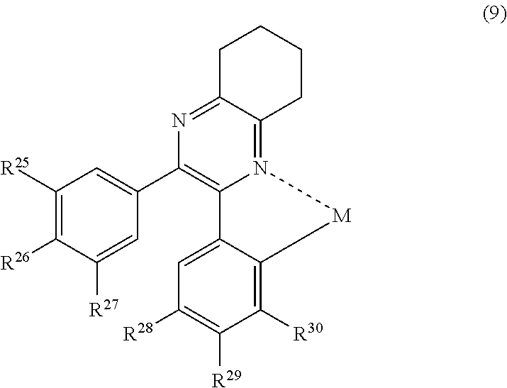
C1([R25])=C([R26])C([R27])=CC(C2=C3N(=C4C(=N2)CCCC4)[M]C2=C([R30])C([R29])=C([R28])C=C32)=C1
